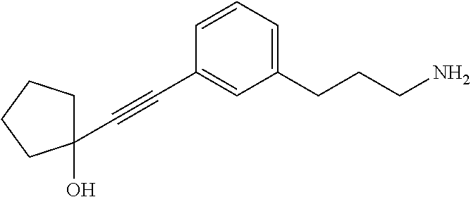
C1(CCCN)=CC=CC(C#CC2(O)CCCC2)=C1
